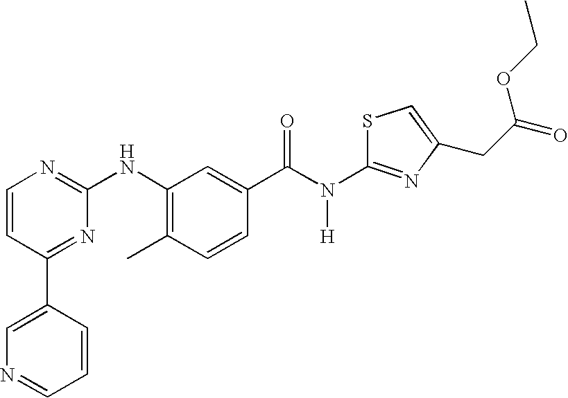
C1=CC(C2=CN=CC=C2)=NC(NC2=C(C)C=CC(C(N([H])C3=NC(CC(=O)OCC)=CS3)=O)=C2)=N1
